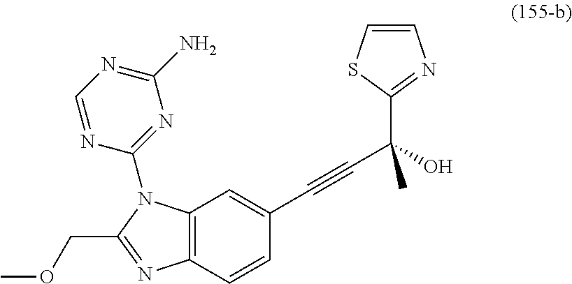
C12=C(C=CC(C#CC(O)(C)C3=NC=CS3)=C1)N=C(COC)N2C1=NC(N)=NC=N1
